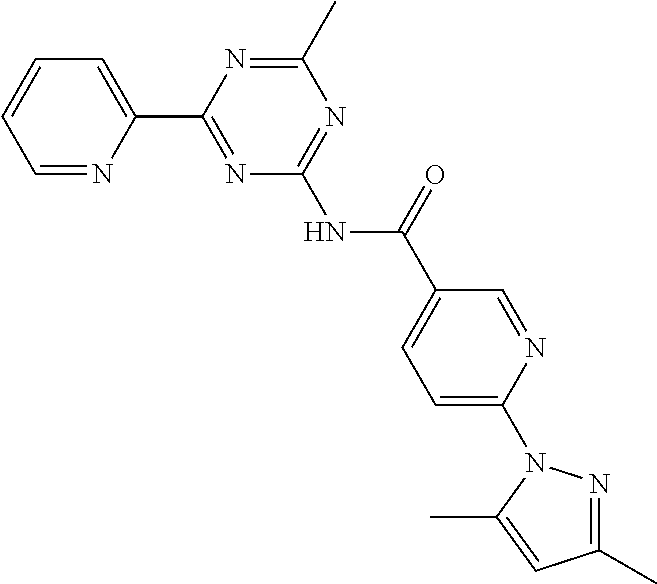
C1=NC(C2=NC(NC(=O)C3=CC=C(N4N=C(C)C=C4C)N=C3)=NC(C)=N2)=CC=C1
